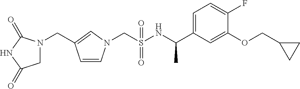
C(S(NC(C1=CC=C(F)C(OCC2CC2)=C1)C)(=O)=O)N1C=CC(CN2CC(=O)NC2=O)=C1
